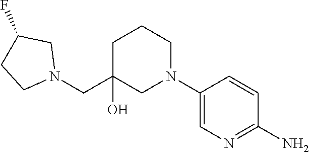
C1(N)=NC=C(N2CCCC(O)(CN3CC(F)CC3)C2)C=C1
